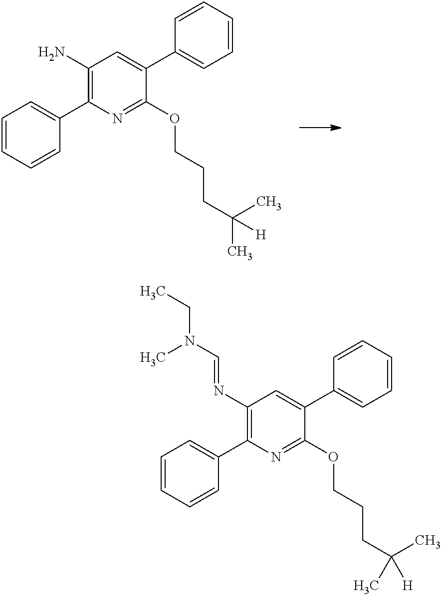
C1(N=CN(CC)C)=C(C2=CC=CC=C2)N=C(OCCCC(C)(C)[H])C(C2=CC=CC=C2)=C1.C1(N)=C(C2=CC=CC=C2)N=C(OCCCC(C)(C)[H])C(C2=CC=CC=C2)=C1
